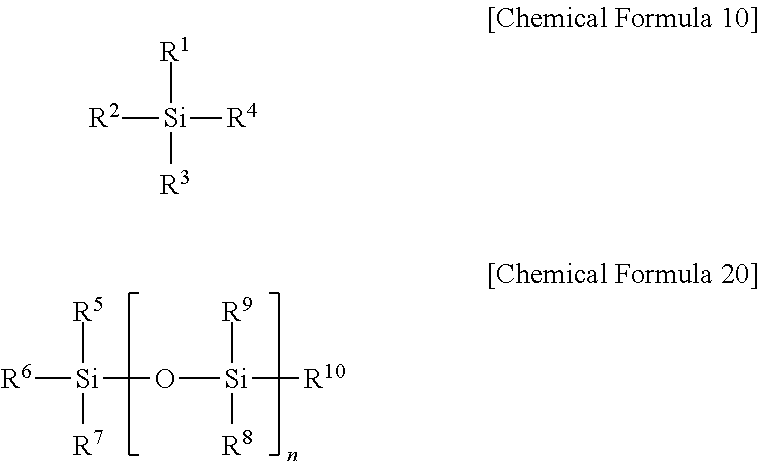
[R6][Si](O[Si]([R10])([R8])[R9])([R5])[R7].[R2][Si]([R4])([R1])[R3]
